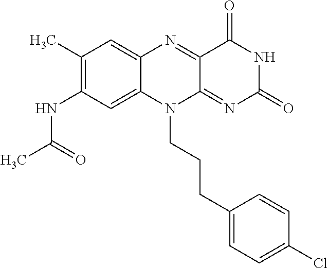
C1(C)=C(NC(C)=O)C=C2C(=C1)N=C1C(=NC(=O)NC1=O)N2CCCC1=CC=C(Cl)C=C1
